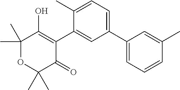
C1(C2=CC=C(C)C(C3=C(O)C(C)(C)OC(C)(C)C3=O)=C2)=CC=CC(C)=C1
